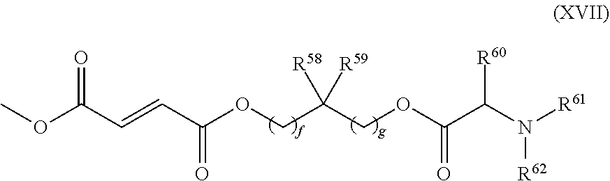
N([R62])(C(C(OCC(COC(=O)C=CC(OC)=O)([R58])[R59])=O)[R60])[R61]
